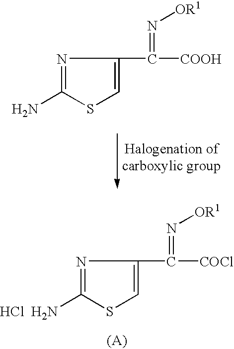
N1=C(N)SC=C1C([COOH])=N[OR1].N1=C([HCl  H2N])SC=C1C([COCl])=N[OR1]
